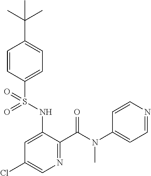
C1=CC(S(NC2=CC(Cl)=CN=C2C(N(C2=CC=NC=C2)C)=O)(=O)=O)=CC=C1C(C)(C)C
